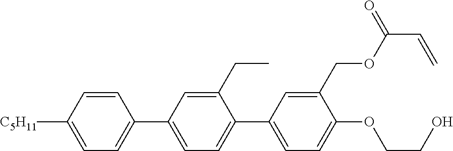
C1=CC([C5H11])=CC=C1C1=CC=C(C2=CC=C(OCCO)C(COC(C=C)=O)=C2)C(CC)=C1
